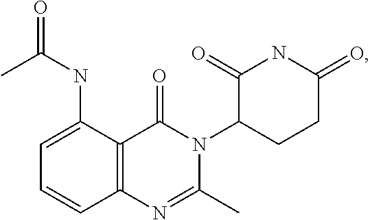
C12=C(C(NC(C)=O)=CC=C1)C(=O)N(C1CCC(=O)NC1=O)C(C)=N2
